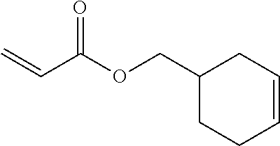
C1(COC(C=C)=O)CCC=CC1
